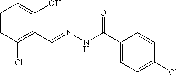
C1=CC(Cl)=C(C=NNC(C2=CC=C(Cl)C=C2)=O)C(O)=C1
